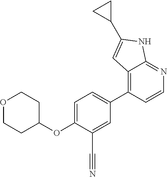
O1CCC(OC2=CC=C(C3=C4C(=NC=C3)NC(C3CC3)=C4)C=C2C#N)CC1
